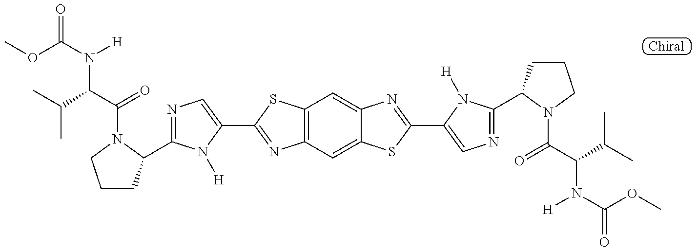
COC(N([H])C(C(=O)N1C(C2=NC=C(C3=NC4=C(S3)C=C3C(=C4)SC(C4=CN=C(C5CCCN5C(C(C(C)C)N([H])C(=O)OC)=O)N4[H])=N3)N2[H])CCC1)C(C)C)=O
